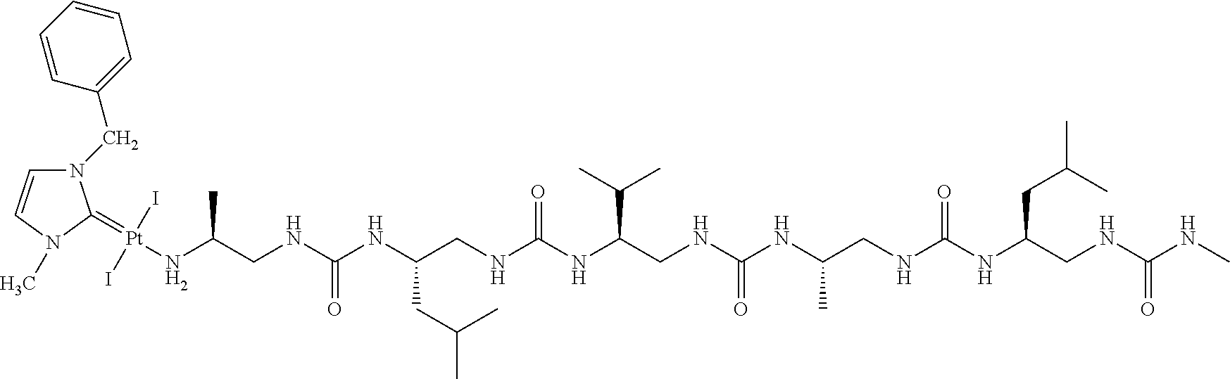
CNC(NCC(NC(NCC(NC(NCC(NC(NCC(NC(NCC(N[Pt](I)(I)=C1N(CC2=CC=CC=C2)C=CN1C)C)=O)CC(C)C)=O)C(C)C)=O)C)=O)CC(C)C)=O
